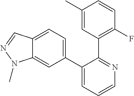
C12=CC=C(C3=CC=CN=C3C3=C(F)C=CC(C)=C3)C=C1N(C)N=C2
